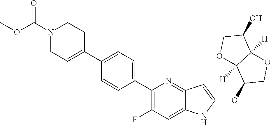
C1(C2=CC=C(C3=C(F)C=C4C(=N3)C=C(OC3COC5([H])C3([H])OCC5O)N4)C=C2)=CCN(C(OC)=O)CC1
